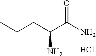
O=C(N)C(CC(C)C)N.Cl
